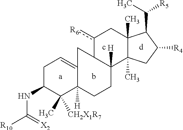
C(C1C2(C)C(C)(CC1[R4])C1([H])C(c([R6])C2)CC2=CCC(NC(=[X2])[R10])C(C)([CH2X1R7])C2([H])CC1)([R5])C
